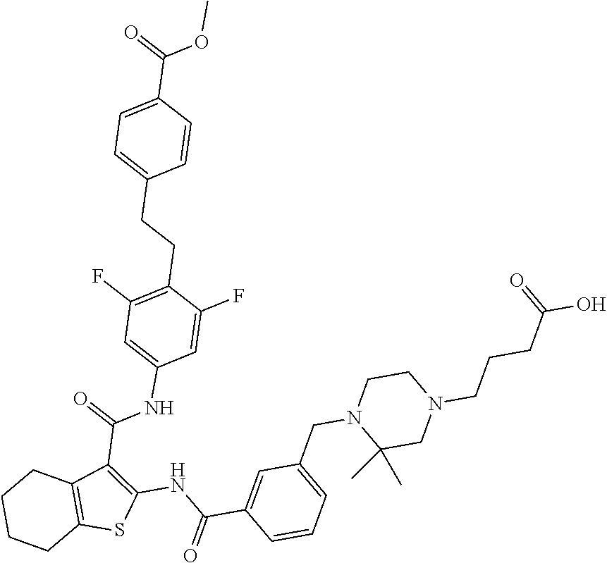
COC(C1=CC=C(CCC2=C(F)C=C(NC(C3=C(NC(C4=CC(CN5C(C)(C)CN(CCCC(O)=O)CC5)=CC=C4)=O)SC4=C3CCCC4)=O)C=C2F)C=C1)=O
